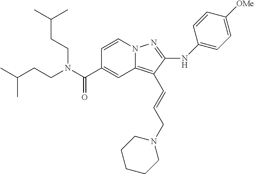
CC(CCN(C(C1=CC2=C(C=CCN3CCCCC3)C(NC3=CC=C([OMe])C=C3)=NN2C=C1)=O)CCC(C)C)C
